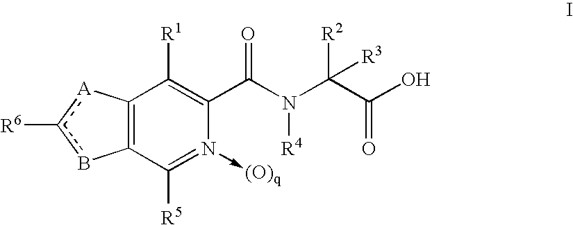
C12=C(C([R5])=N(->[(O)q])C(C(N([R4])C(C(=O)O)([R2])[R3])=O)=C1[R1])bc([R6])[A]2
